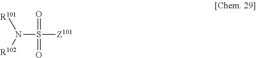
N(S(=O)(=O)[Z101])([R102])[R101]
